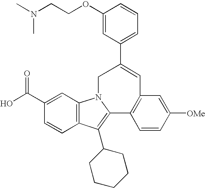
C1(C(O)=O)=CC2=C(C=C1)C(C1CCCCC1)=C1N2CC(C2=CC=CC(OCCN(C)C)=C2)=CC2=C1C=CC([OMe])=C2
